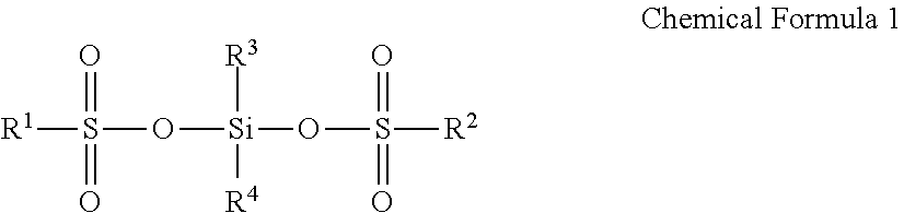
[R1]S(=O)(=O)O[Si]([R4])([R3])OS(=O)(=O)[R2]
